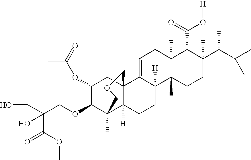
C1=C2C([H])(C3(C)C(C)(C1)C(C(=O)O[H])C(C(C(C)C)C)(C)CC3)CCC1([H])C3(C)C(OCC(CO)(O)C(OC)=O)C(OC(C)=O)CC21COC3
